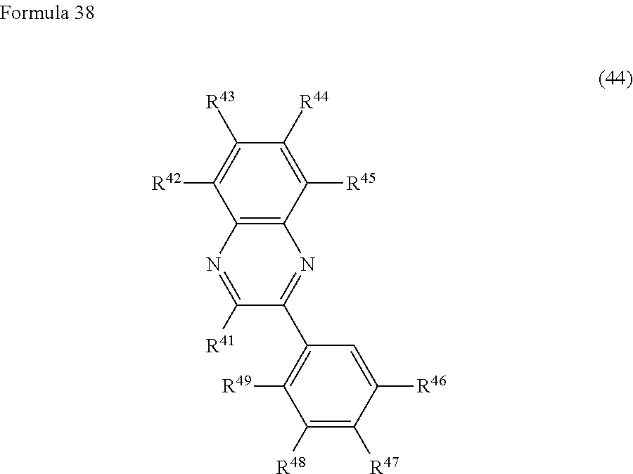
C12=C(C([R45])=C([R44])C([R43])=C1[R42])N=C(C1=C([R49])C([R48])=C([R47])C([R46])=C1)C([R41])=N2
